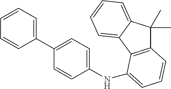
C1(C2=CC=C(NC3=CC=CC4=C3C3=CC=CC=C3C4(C)C)C=C2)=CC=CC=C1
